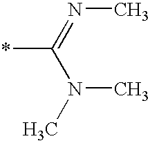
N(=C(N(C)C)*)C
